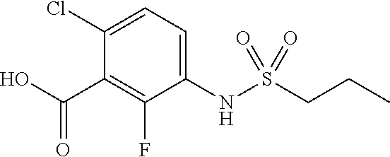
C1(Cl)=CC=C(NS(CCC)(=O)=O)C(F)=C1C(O)=O
